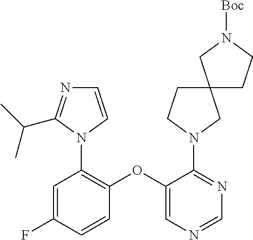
C1(OC2=CN=CN=C2N2CC3(CC2)CCN([Boc])C3)=C(N2C=CN=C2C(C)C)C=C(F)C=C1
